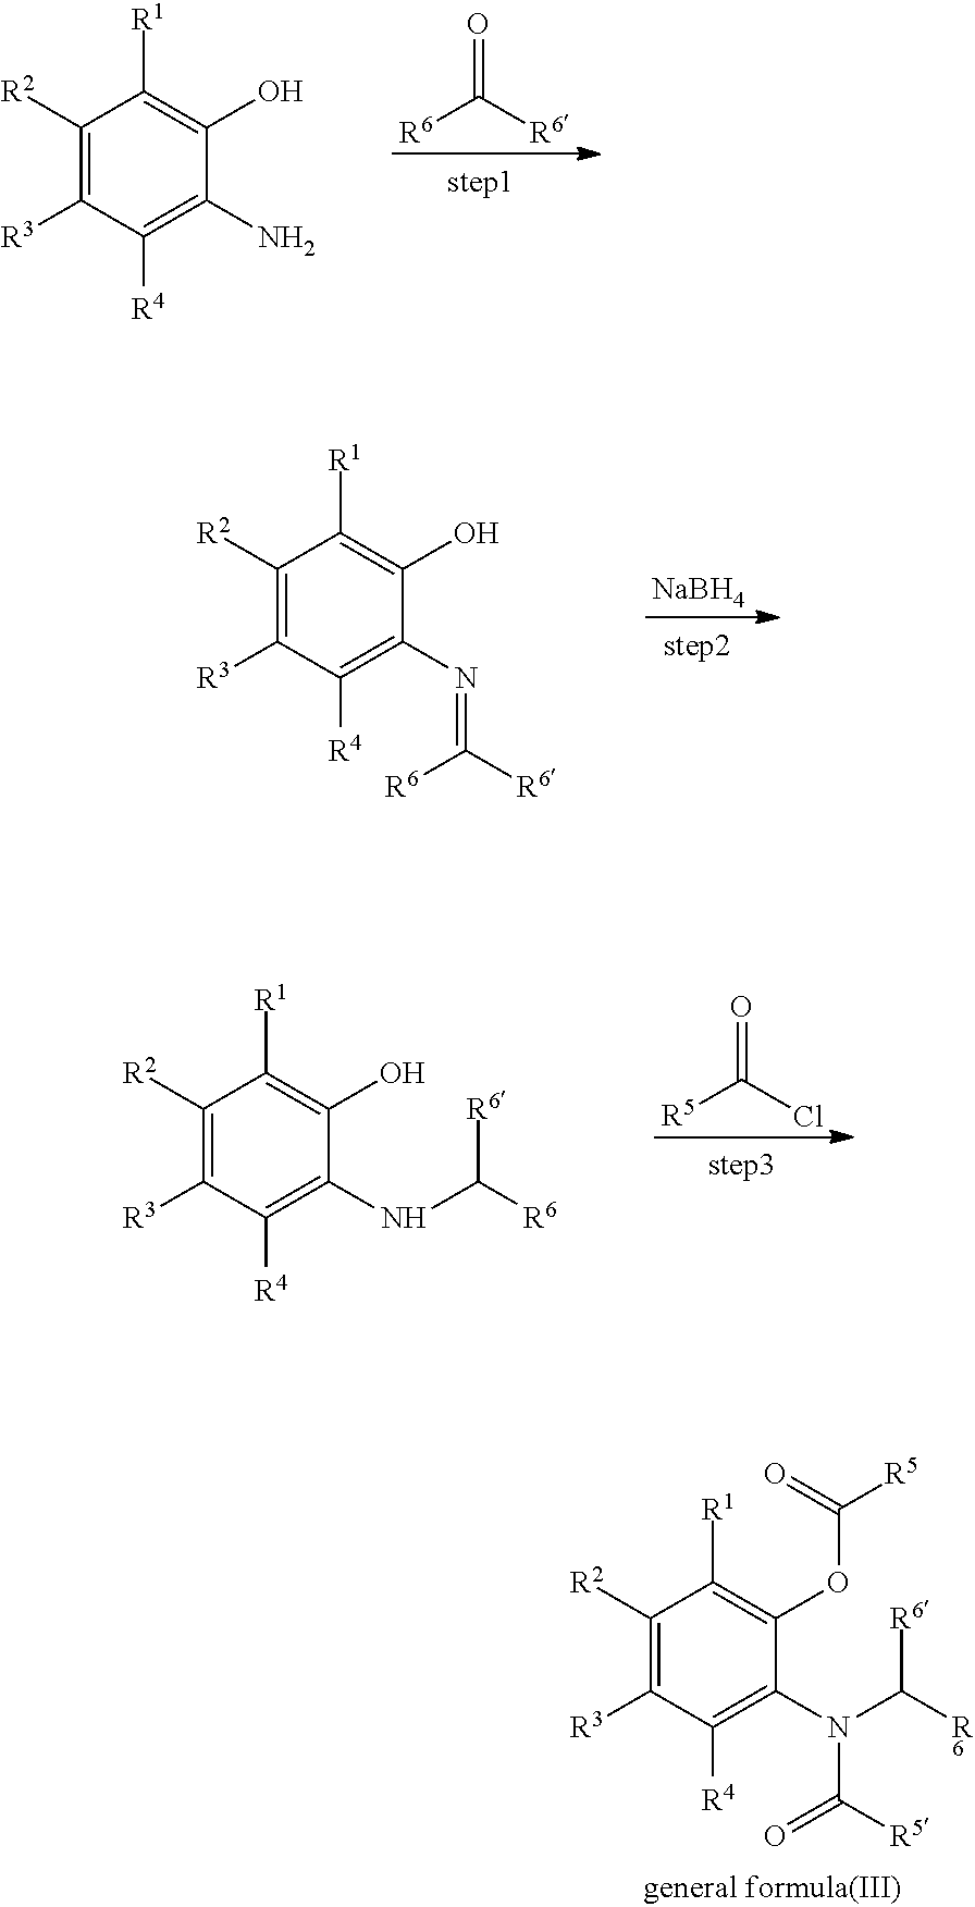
C1([R2])=C([R3])C([R4])=C(N)C(O)=C1[R1].O=C([R6])[R6].C1([R2])=C([R3])C([R4])=C(N=C([R6])[R6])C(O)=C1[R1].[NaBH4].C1([R2])=C([R3])C([R4])=C(NC([R6])[R6])C(O)=C1[R1].O=C(Cl)[R5].C1([R2])=C([R3])C([R4])=C(N(C([R5])=O)C([R6])[R6])C(OC([R5])=O)=C1[R1]
